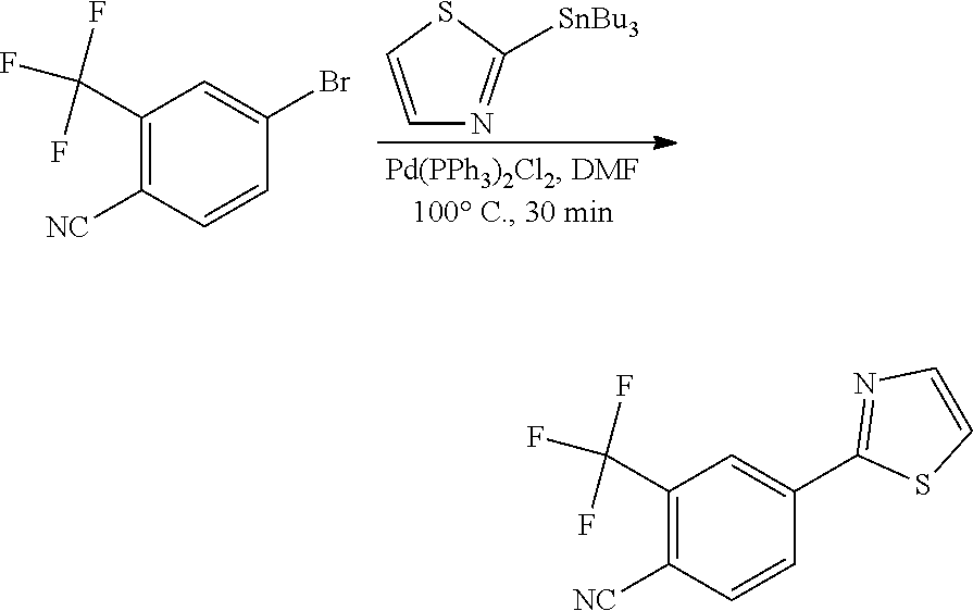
C1=CSC([SnBu3])=N1.C1(C(F)(F)F)=C([NC])C=CC(Br)=C1.C1(C(F)(F)F)=C([NC])C=CC(C2=NC=CS2)=C1
